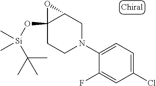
C1(N2CC3C(O[Si](C(C)(C)C)(C)C)(CC2)O3)=CC=C(Cl)C=C1F
